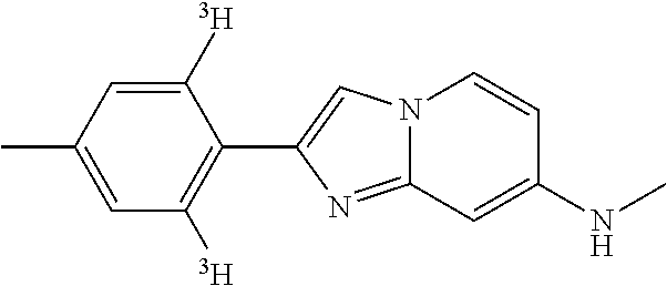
N12C(=NC(C3=C([T])C=C(C)C=C3[T])=C1)C=C(NC)C=C2
